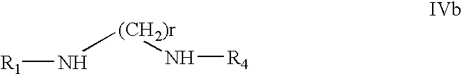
[R1]N[(CH2)r]N[R4]
